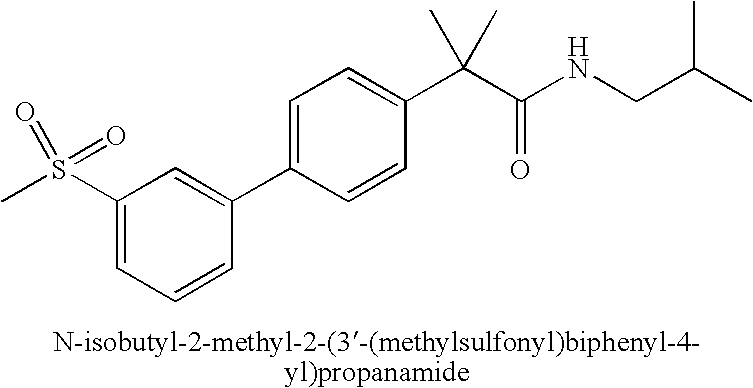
C1(S(C)(=O)=O)=CC=CC(C2=CC=C(C(C(NCC(C)C)=O)(C)C)C=C2)=C1
